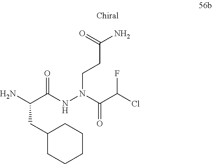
C(C(NN(CCC(N)=O)C(C(Cl)F)=O)=O)(N)CC1CCCCC1
